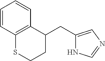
C12=C(C(CC3=CN=CN3)CCS1)C=CC=C2
